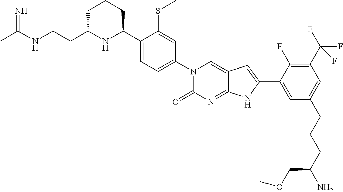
CC(NCCC1NC(C2=CC=C(N3C(=O)N=C4C(=C3)C=C(C3=CC(CCCC(N)COC)=CC(C(F)(F)F)=C3F)N4)C=C2SC)CCC1)=N
